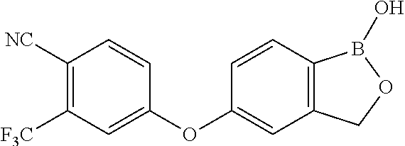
C1(OC2=CC3=C(C=C2)B(O)OC3)=CC([F3C])=C([NC])C=C1
